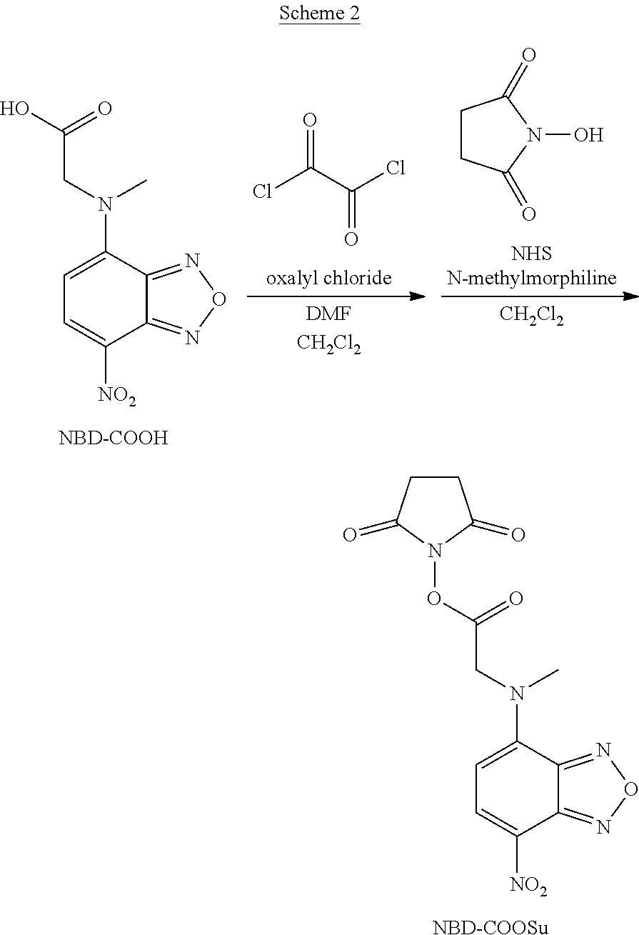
C1=C(N(CC(=O)O)C)C2=NON=C2C([NO2])=C1.[NBD-COOH].ClC(=O)C(=O)Cl.C1CC(=O)N(O)C1=O.[CH2Cl2].[NBD-COOSu].C1=C(N(CC(=O)ON2C(=O)CCC2=O)C)C2=NON=C2C([NO2])=C1
